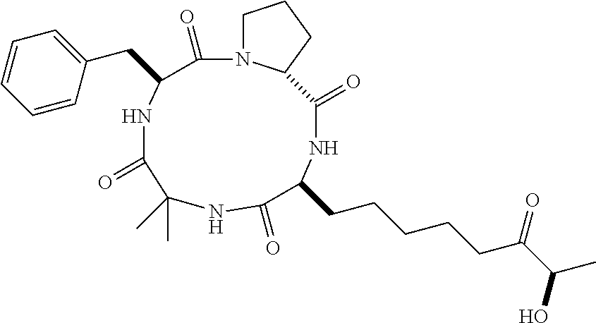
N1C(CC2=CC=CC=C2)C(=O)N2CCCC2C(=O)NC(CCCCCC(C(C)O)=O)C(=O)NC(C)(C)C1=O
